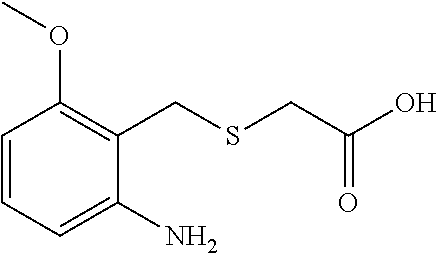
C1=CC=C(N)C(CSCC(=O)O)=C1OC
